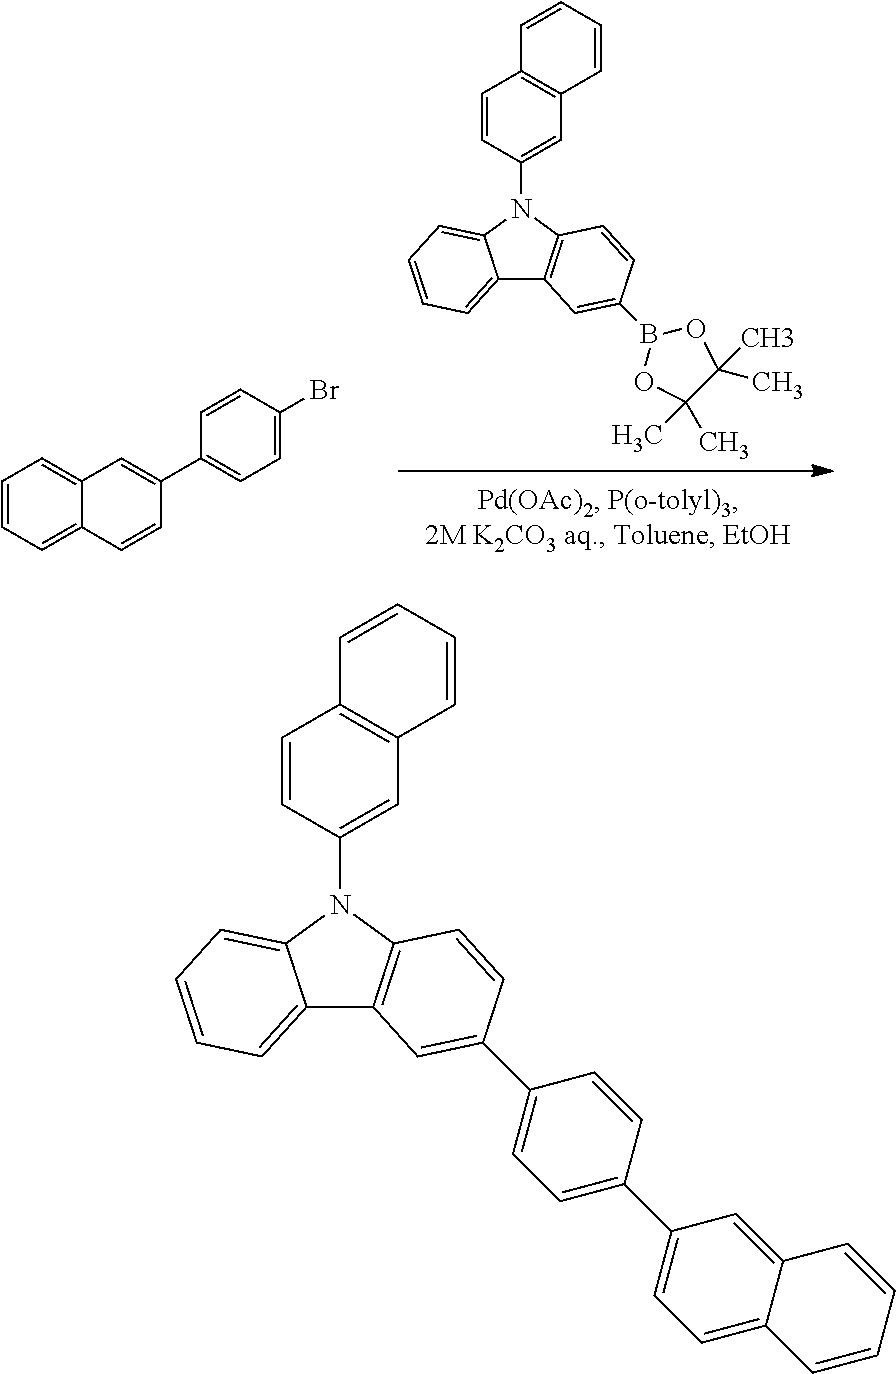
C1=CC=C2C(=C1)C=C(C1=CC=C(Br)C=C1)C=C2.C12=CC=CC=C1N(C1=CC3=C(C=C1)C=CC=C3)C1=C2C=C(B2OC(C)(C)C(C)(C)O2)C=C1.C12=CC=CC=C1N(C1=CC3=C(C=C1)C=CC=C3)C1=C2C=C(C2=CC=C(C3=CC=C4C(=C3)C=CC=C4)C=C2)C=C1
